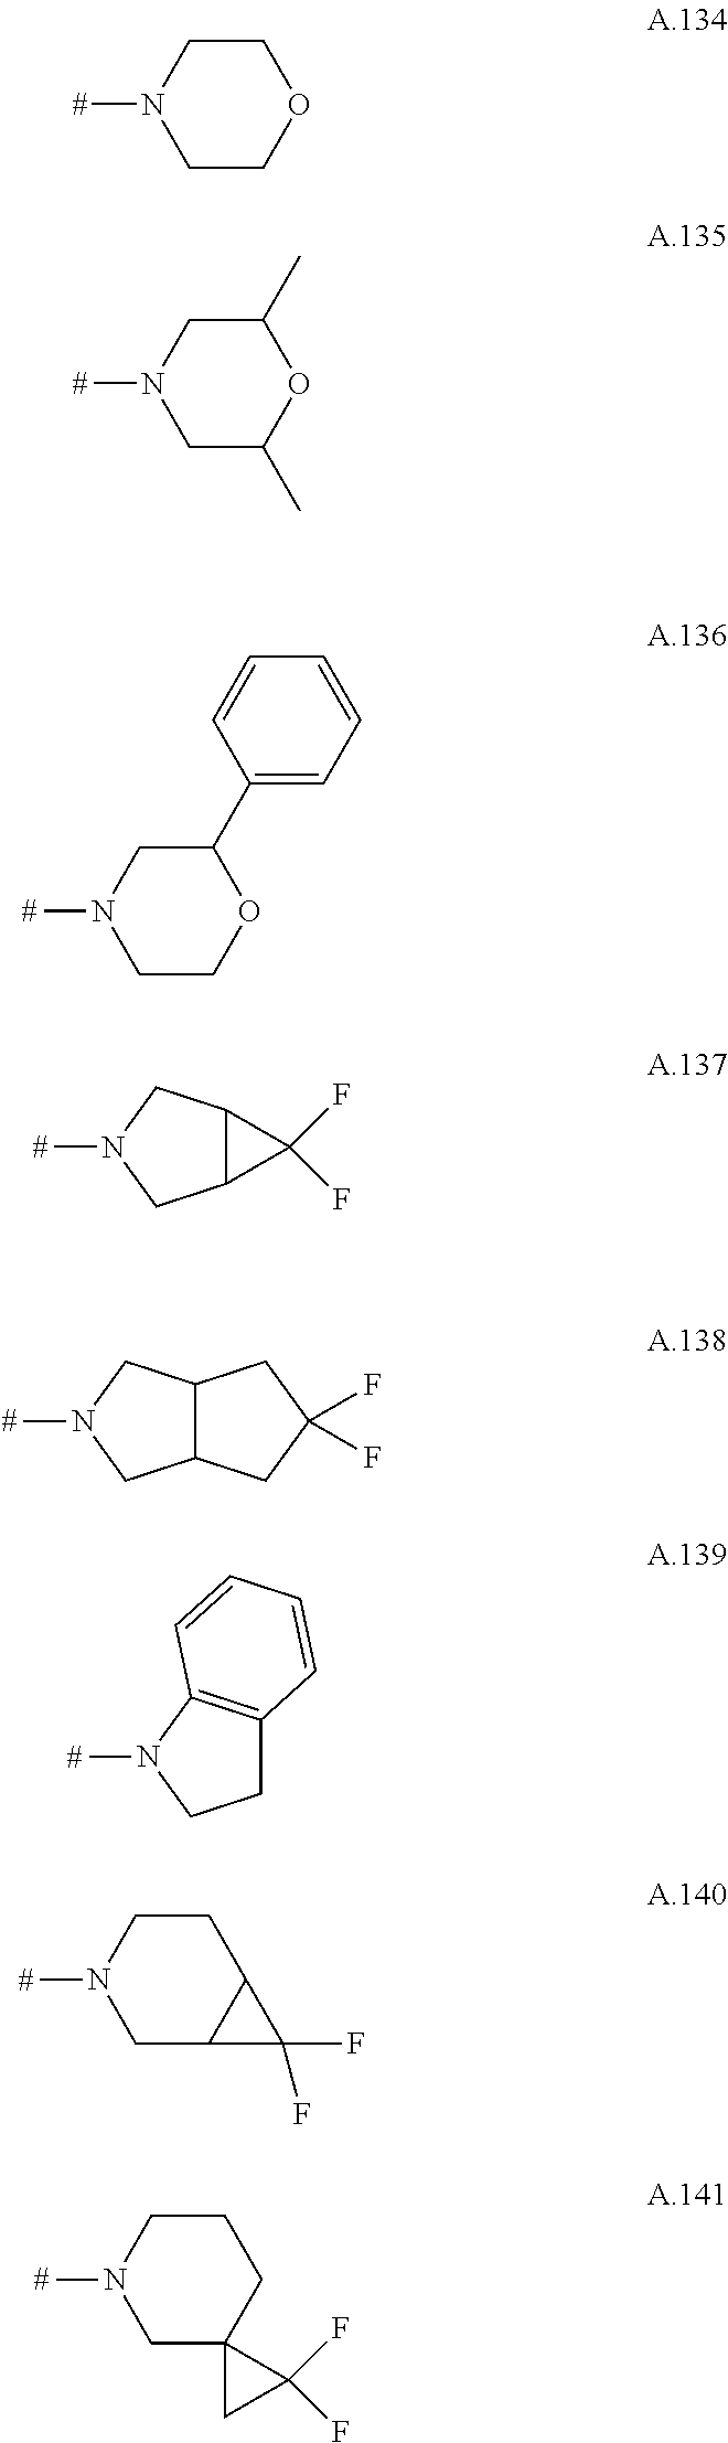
C1COCCN1[#].C1C(C)OC(C)CN1[#].C1COC(C2=CC=CC=C2)CN1[#].C12C(CN([#])C1)C2(F)F.C12C(CN([#])C1)CC(F)(F)C2.C1C2=C(N([#])C1)C=CC=C2.C1C2C(CCN1[#])C2(F)F.C1C2(CCCN1[#])CC2(F)F
